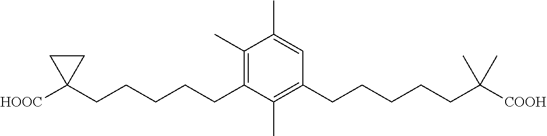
C1(C)=C(CCCCCC2([HOOC])CC2)C(C)=C(CCCCCC([COOH])(C)C)C=C1C
